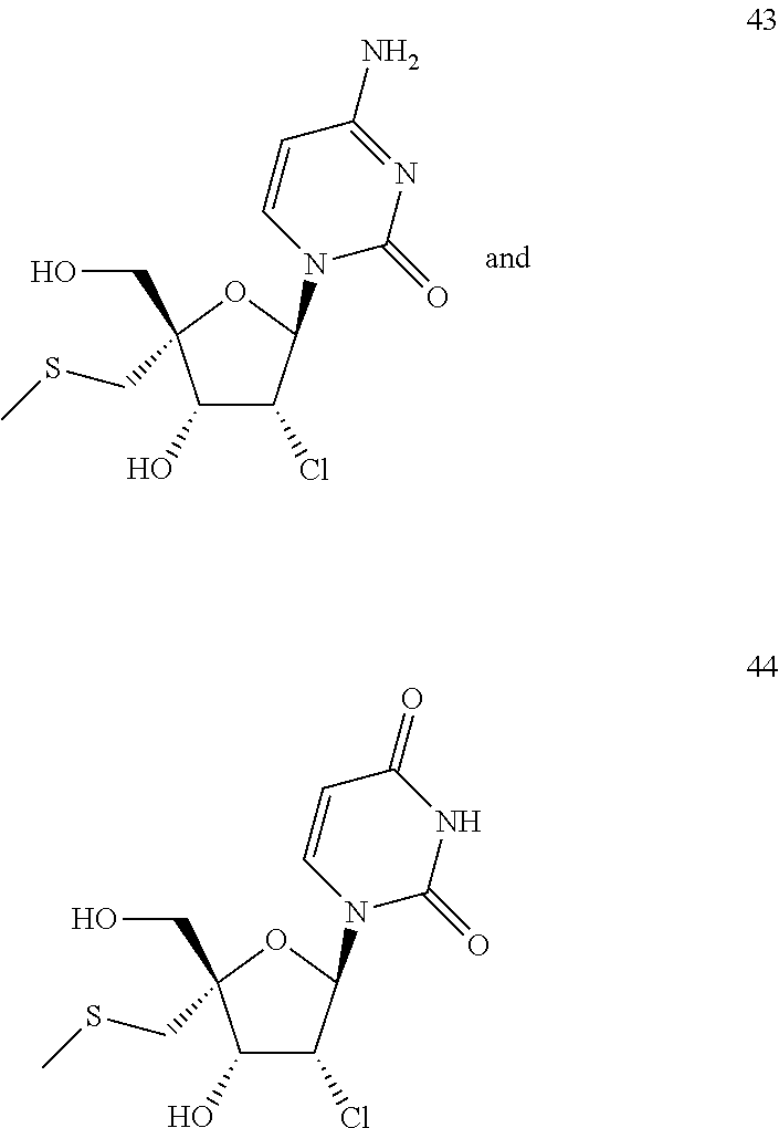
OCC1(CSC)C(O)C(Cl)C(N2C=CC(N)=NC2=O)O1.OCC1(CSC)C(O)C(Cl)C(N2C=CC(=O)NC2=O)O1
